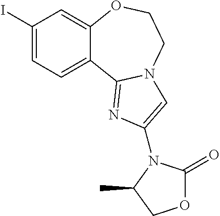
C1(I)=CC=C2C(=C1)OCCN1C2=NC(N2C(=O)OCC2C)=C1
